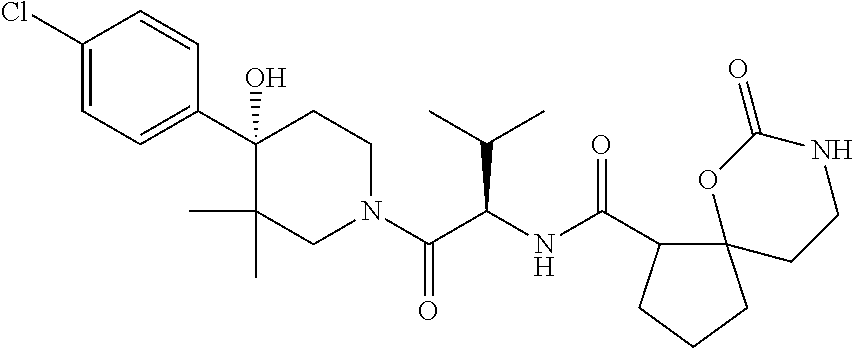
C1(C2(O)C(C)(C)CN(C(C(NC(=O)C3C4(CCC3)CCNC(=O)O4)C(C)C)=O)CC2)=CC=C(Cl)C=C1
